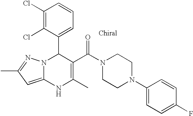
C1(Cl)=C(Cl)C(C2N3C(=CC(C)=N3)NC(C)=C2C(N2CCN(C3=CC=C(F)C=C3)CC2)=O)=CC=C1
